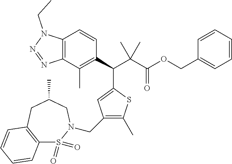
C12=C(C(C)=C(C(C(C(OCC3=CC=CC=C3)=O)(C)C)C3=CC(CN4S(=O)(=O)C5=C(CC(C)C4)C=CC=C5)=C(C)S3)C=C1)N=NN2CC
